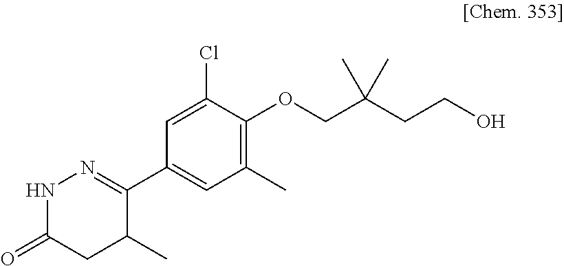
N1C(=O)CC(C)C(C2=CC(C)=C(OCC(CCO)(C)C)C(Cl)=C2)=N1
